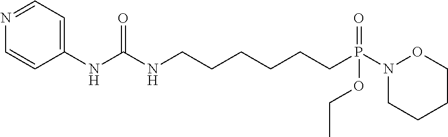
N1=CC=C(NC(=O)NCCCCCCP(=O)(N2OCCCC2)OCC)C=C1
